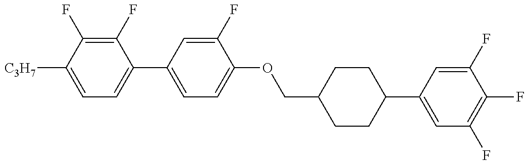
C1=C([C3H7])C(F)=C(F)C(C2=CC=C(OCC3CCC(C4=CC(F)=C(F)C(F)=C4)CC3)C(F)=C2)=C1
